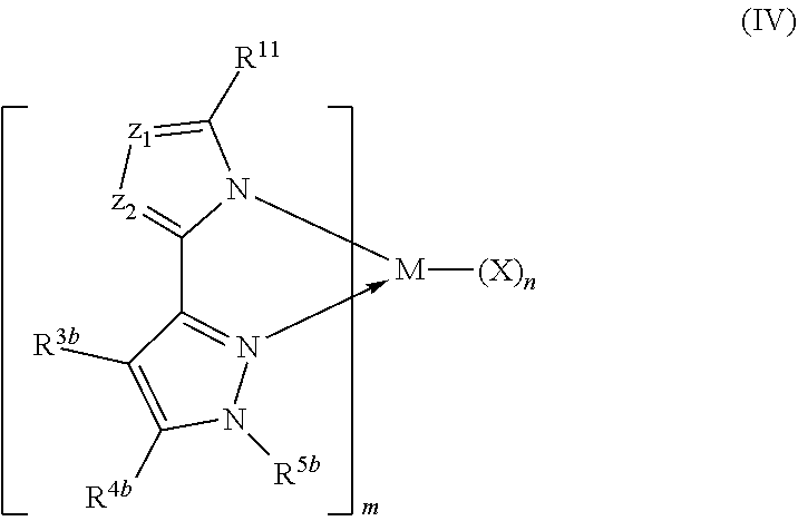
C12=[z2][z1]=C([R11])N1[M]([(X)n])-N1=C2C([R3b])=C([R4b])N1[R5b]
